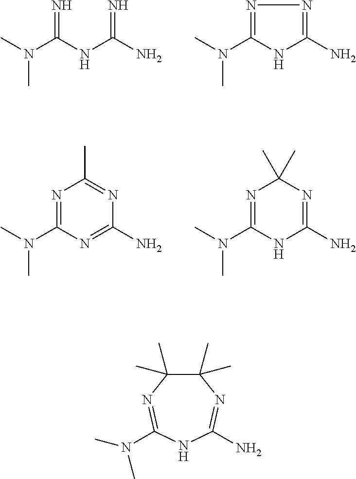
CN(C(NC(N)=N)=N)C.CN(C1=NN=C(N)N1)C.CN(C1=NC(C)=NC(N)=N1)C.CN(C1=NC(C)(C)N=C(N)N1)C.C1(C)(C)C(C)(C)N=C(N(C)C)NC(N)=N1
